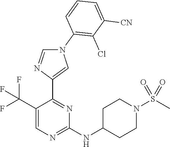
N1(C2=C(Cl)C([CN])=CC=C2)C=NC(C2=NC(NC3CCN(S(C)(=O)=O)CC3)=NC=C2C(F)(F)F)=C1
